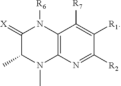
C12=C(N=C([R2])C([R1])=C1[R7])N(C)C(C)C(=[X])N2[R6]
